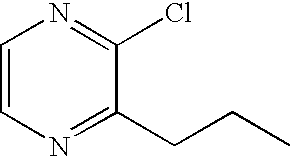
C1=CN=C(CCC)C(Cl)=N1
